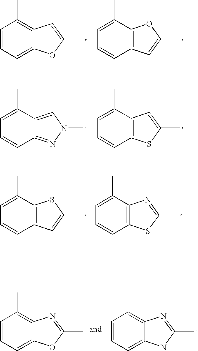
C1=CC=C2C(=C1C)C=C(C)O2.C1=C(C)C2=C(C=C1)C=C(C)O2.C1=C(C)C2=CN(C)N=C2C=C1.C1=C(C)C2=C(C=C1)SC(C)=C2.C1=C(C)C2=C(C=C1)C=C(C)S2.C1=C(C)C2=C(C=C1)SC(C)=N2.C1=CC=C2C(=C1C)N=C(C)O2.C1=CC=C2C(=C1C)N=C(C)N2
